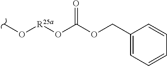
CO[R25a]OC(OCC1=CC=CC=C1)=O
